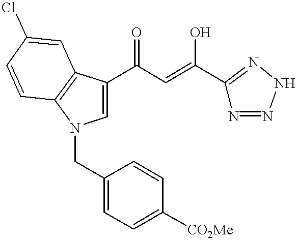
C1=C(C(C=C(C2=NNN=N2)O)=O)C2=C(N1CC1=CC=C([CO2Me])C=C1)C=CC(Cl)=C2
